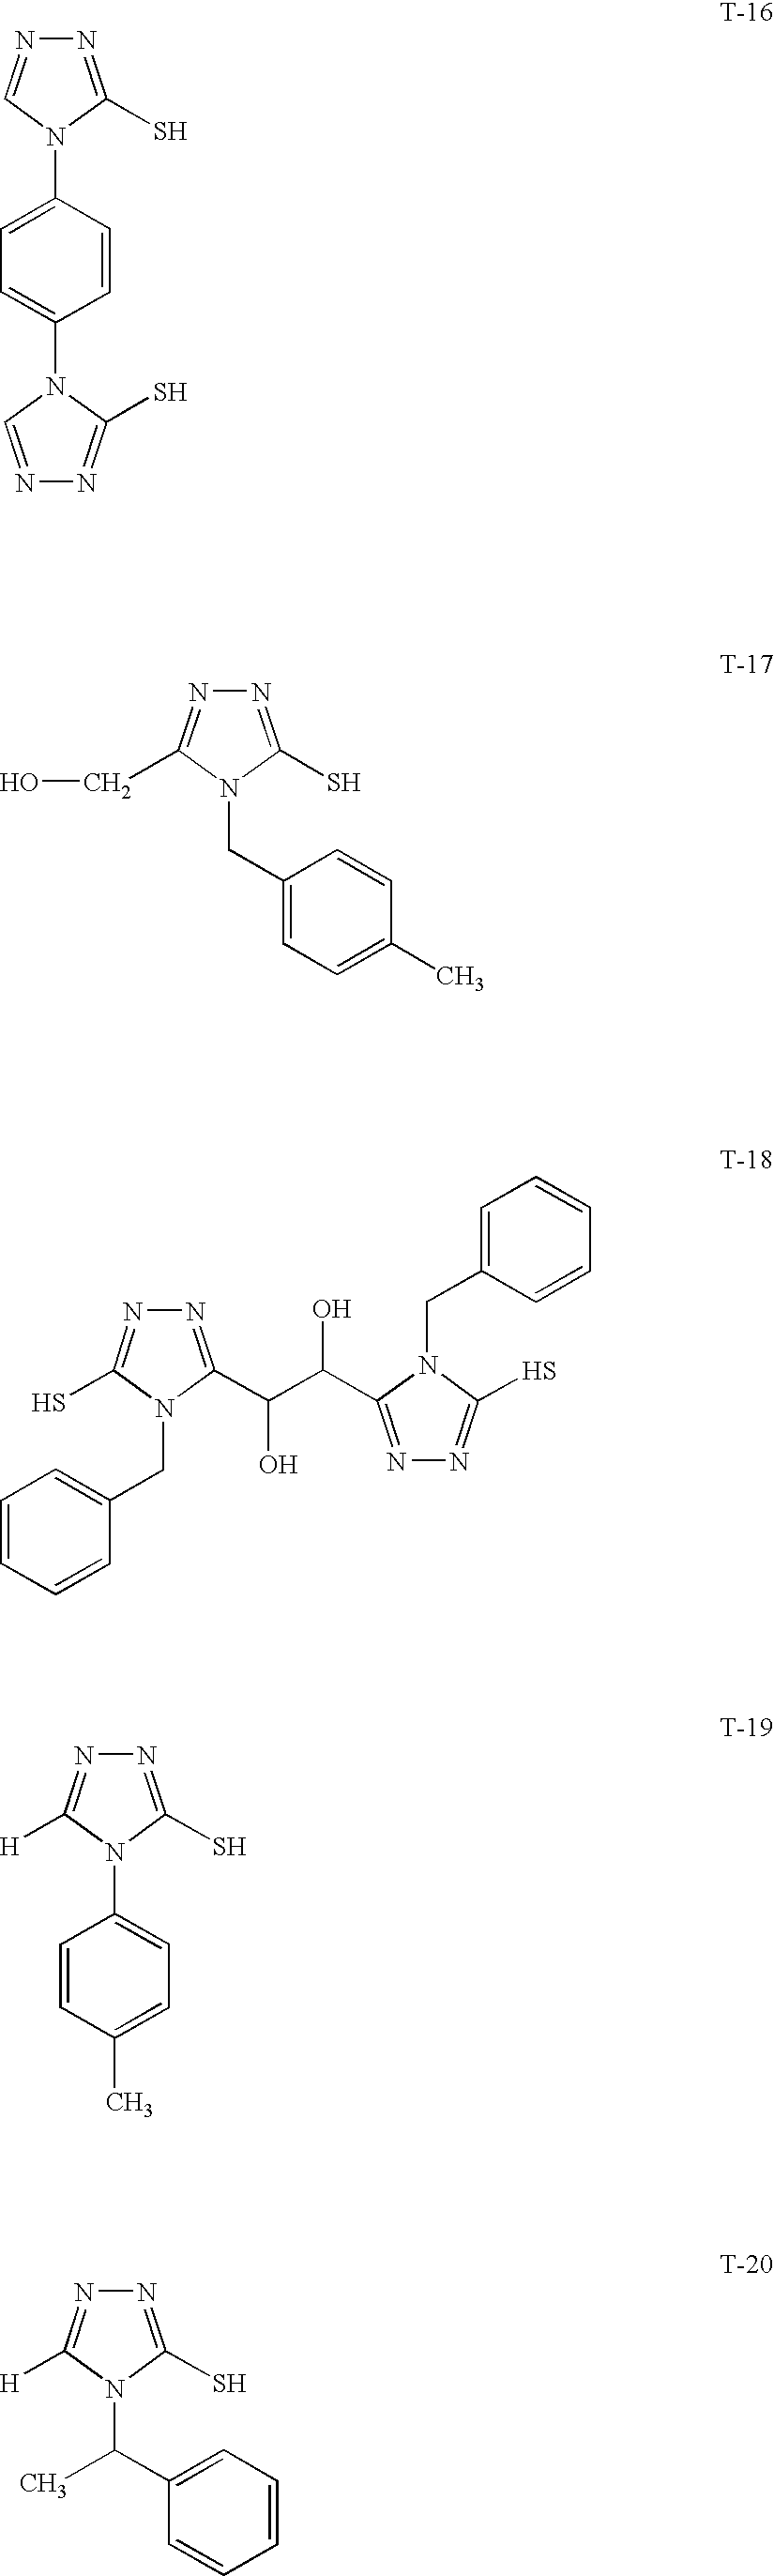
N1=C(S)N(C2=CC=C(N3C(S)=NN=C3)C=C2)C=N1.N1=C(S)N(CC2=CC=C(C)C=C2)C(CO)=N1.N1=C(C(C(O)C2=NN=C(S)N2CC2=CC=CC=C2)O)N(CC2=CC=CC=C2)C(S)=N1.N1=C(S)N(C2=CC=C(C)C=C2)C([H])=N1.N1=C(S)N(C(C2=CC=CC=C2)C)C([H])=N1
